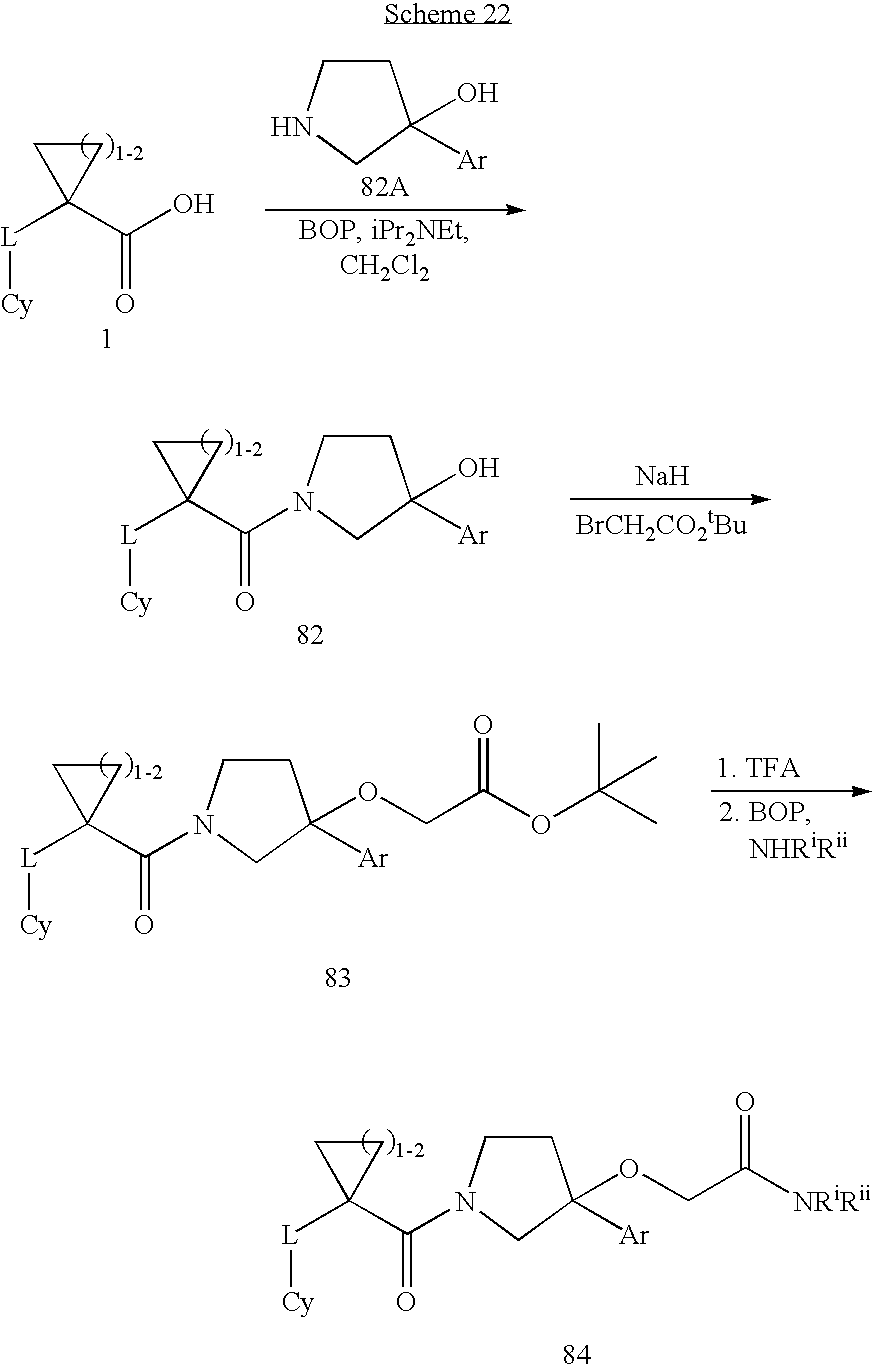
C1CC1([L][Cy])C(O)=O.C1C(O)([Ar])CCN1.C1CC1([L][Cy])C(=O)N1CC(O)([Ar])CC1.[Na].C1CC1([L][Cy])C(=O)N1CC(OCC(OC(C)(C)C)=O)([Ar])CC1.[1. TFA].C1CC1([L][Cy])C(=O)N1CC(OCC([NRiRii])=O)([Ar])CC1
